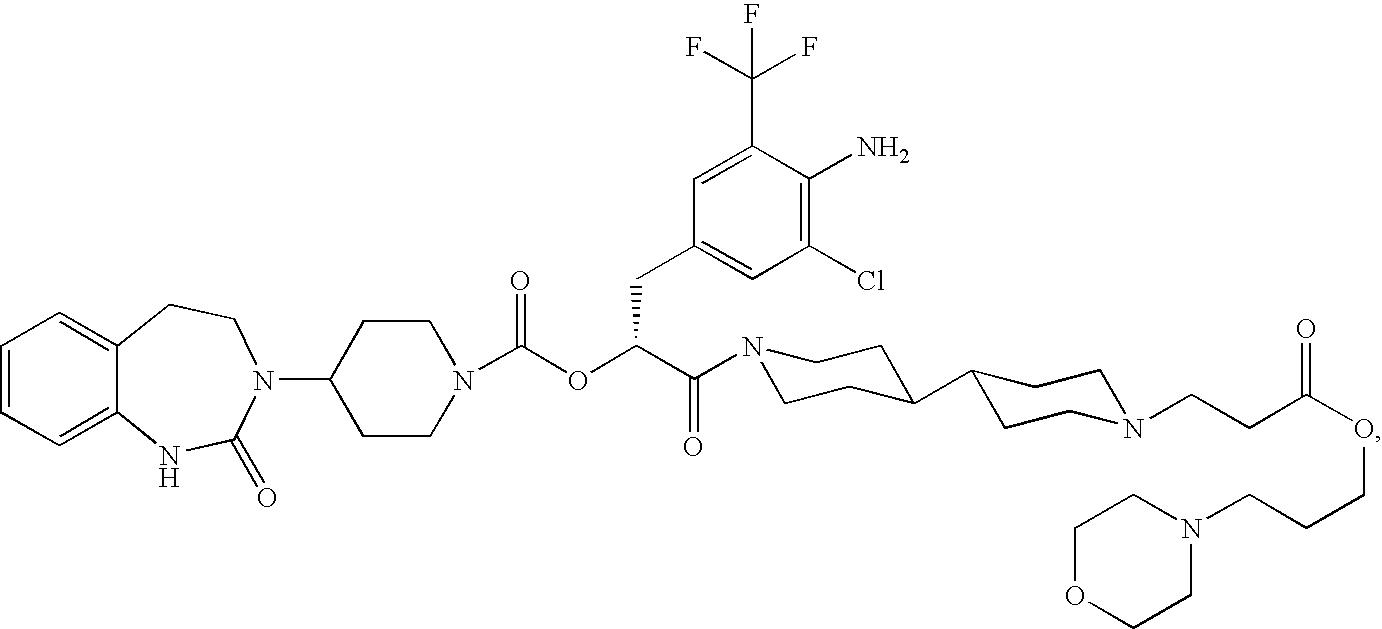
C1=CC=C2C(=C1)CCN(C1CCN(C(OC(C(=O)N3CCC(C4CCN(CCC(OCCCN5CCOCC5)=O)CC4)CC3)CC3=CC(Cl)=C(N)C(C(F)(F)F)=C3)=O)CC1)C(=O)N2
